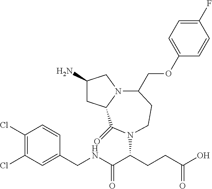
C1(N)CC2N(C1)C(COC1=CC=C(F)C=C1)CCN(C(CCC(O)=O)C(NCC1=CC(Cl)=C(Cl)C=C1)=O)C2=O
